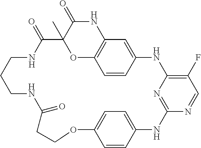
C1CCNC(=O)CCOC2=CC=C(NC3=NC(=C(F)C=N3)NC3=CC4=C(OC(C)(C(=O)N1)C(=O)N4)C=C3)C=C2
